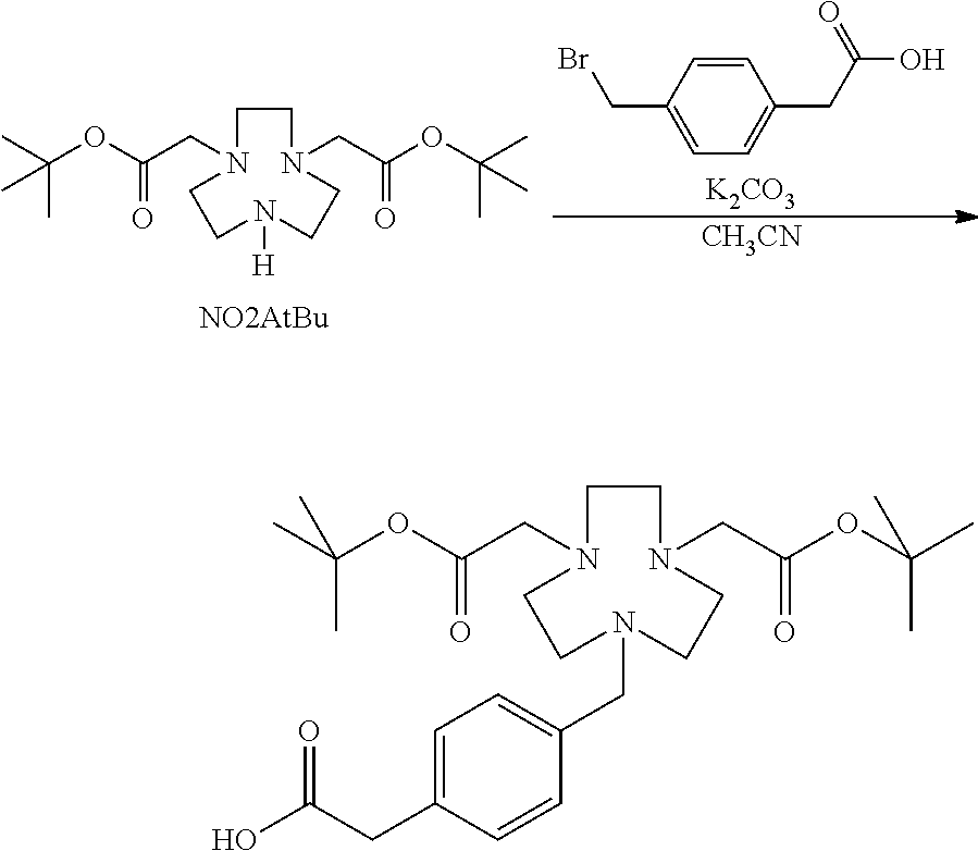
C1=CC(CBr)=CC=C1CC(O)=O.[K2CO3].[CH3CN].C1N(CC(OC(C)(C)C)=O)CCN([H])CCN(CC(OC(C)(C)C)=O)C1.C1N(CC(OC(C)(C)C)=O)CCN(CC2=CC=C(CC(O)=O)C=C2)CCN(CC(OC(C)(C)C)=O)C1
